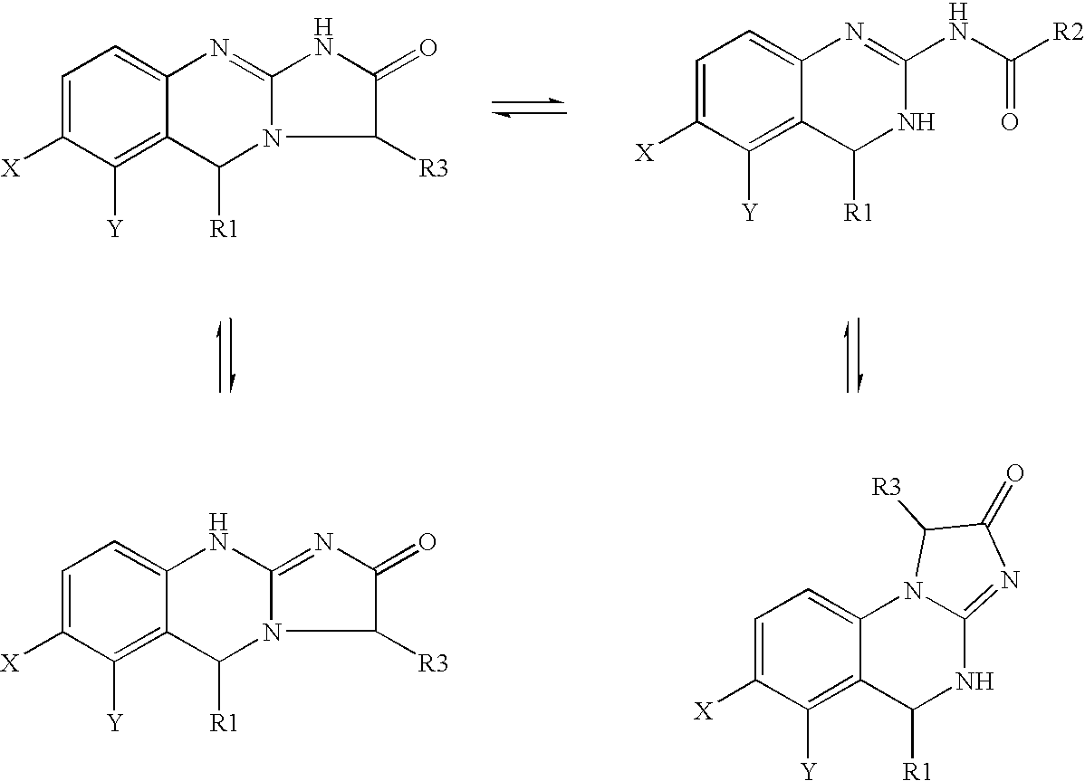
C1=C([X])C([Y])=C2C(=C1)N1C(=NC(=O)C1[R3])NC2[R1].C1=C([X])C([Y])=C2C(=C1)NC1=NC(=O)C([R3])N1C2[R1].C1=C([X])C([Y])=C2C(=C1)N=C(NC([R2])=O)NC2[R1].C1=C([X])C([Y])=C2C(=C1)N=C1NC(=O)C([R3])N1C2[R1]
